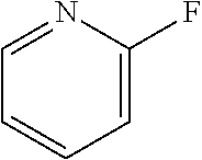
C1=NC(F)=CC=C1
